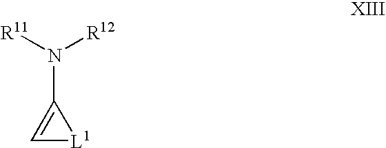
N(C1=C[L1]1)([R11])[R12]
